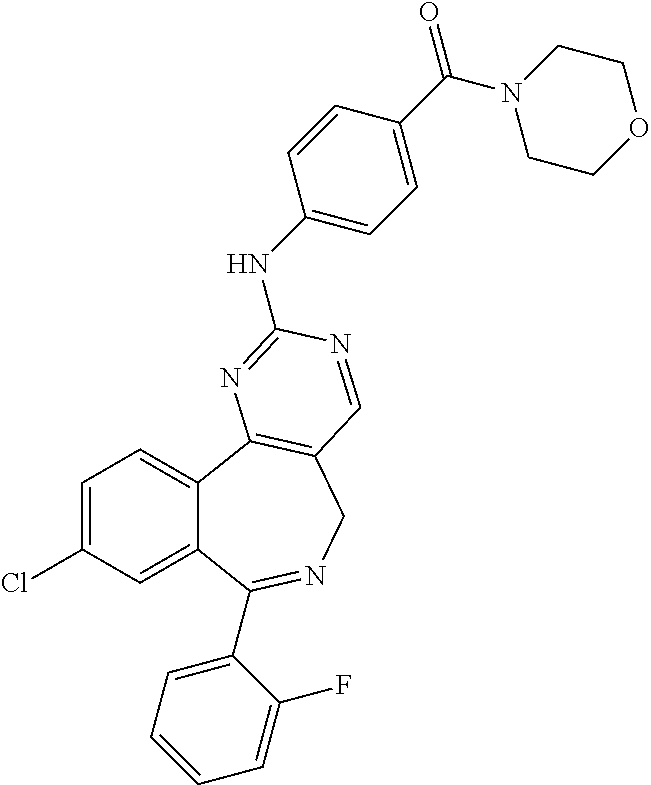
C1=C(Cl)C=C2C(=C1)C1=C(CN=C2C2=CC=CC=C2F)C=NC(NC2=CC=C(C(N3CCOCC3)=O)C=C2)=N1
